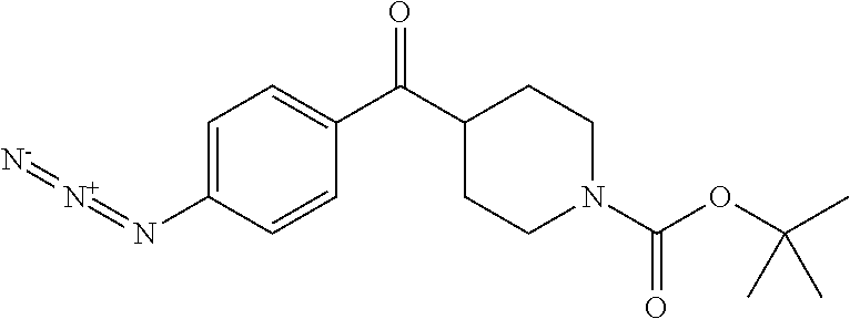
C1=C(N=[N+]=[N-])C=CC(C(C2CCN(C(OC(C)(C)C)=O)CC2)=O)=C1
